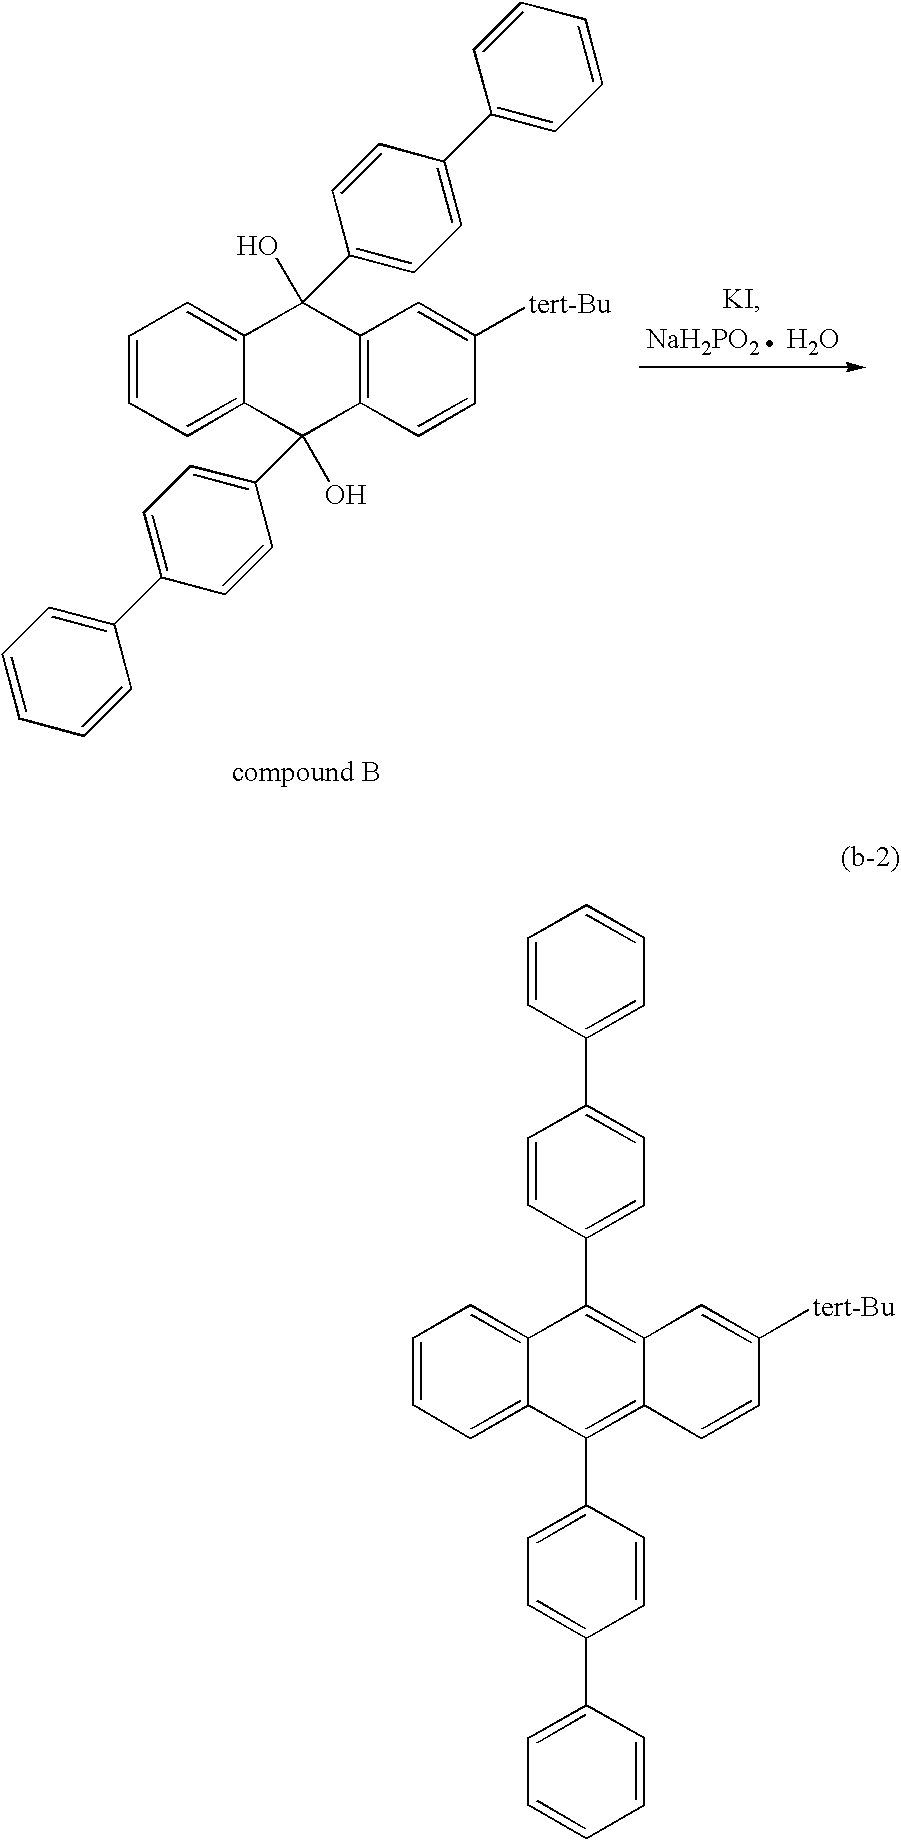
C1=CC=C2C(=C1)C(O)(C1=CC=C(C3=CC=CC=C3)C=C1)C1=C(C2(O)C2=CC=C(C3=CC=CC=C3)C=C2)C=CC([tert-Bu])=C1.O.C1=CC=C2C(=C1)C(C1=CC=C(C3=CC=CC=C3)C=C1)=C1C(=C2C2=CC=C(C3=CC=CC=C3)C=C2)C=CC([tert-Bu])=C1
